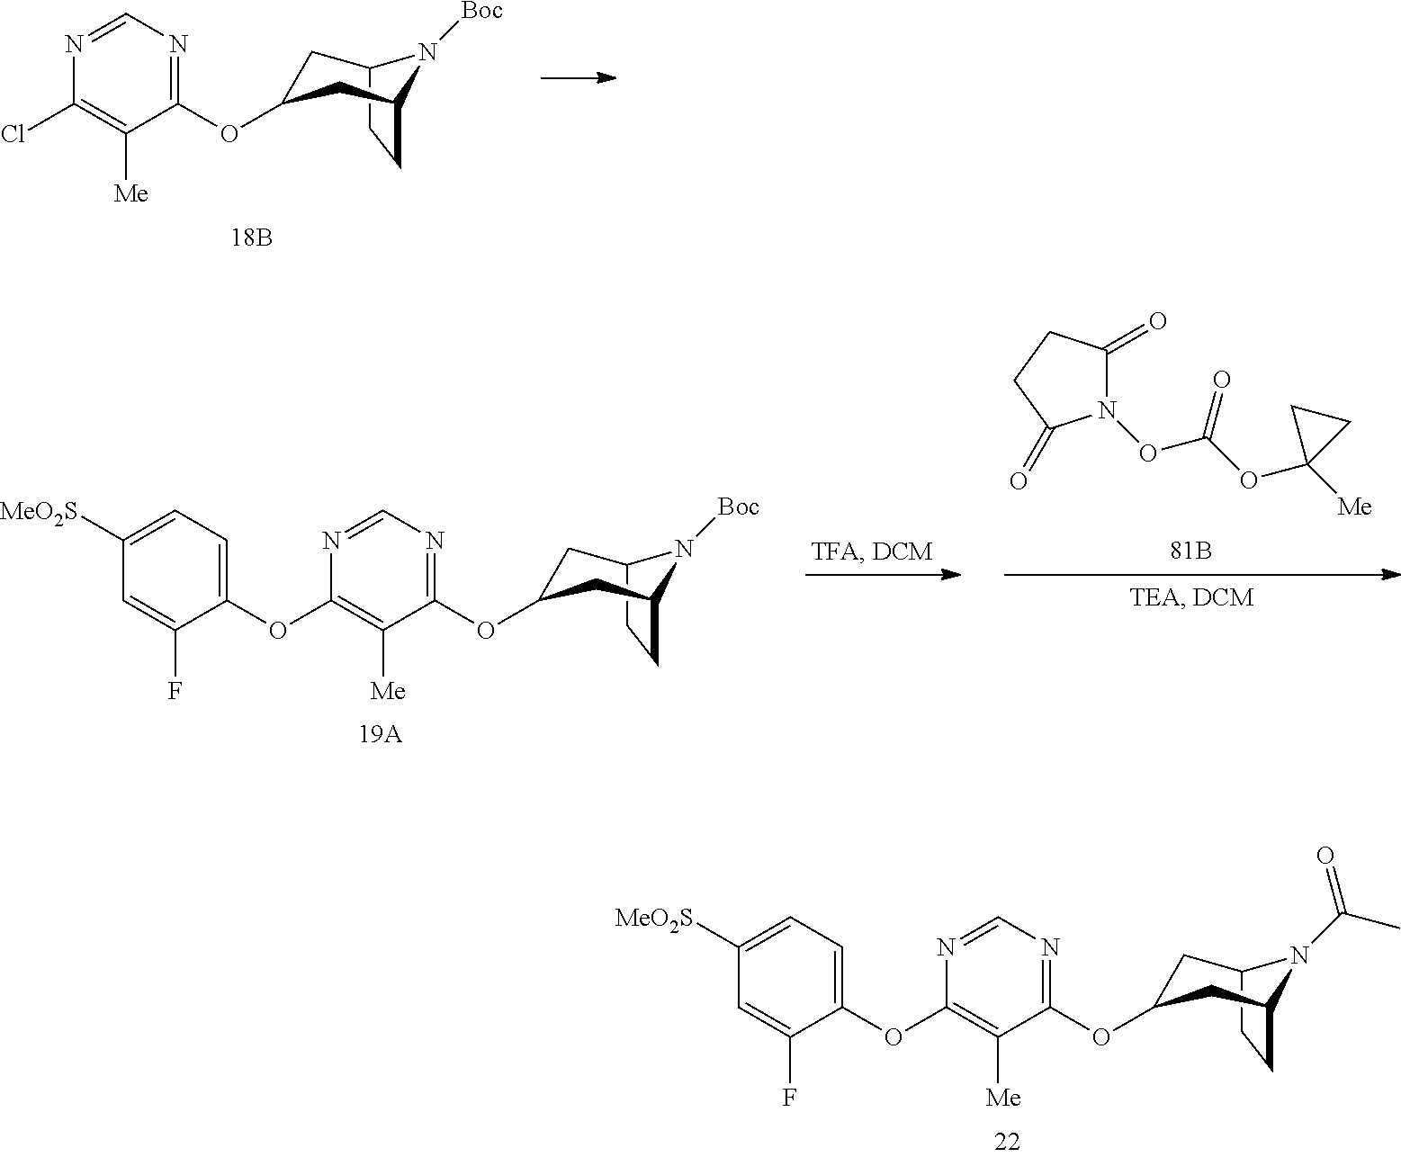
C1(OC2CC3N([Boc])C(CC3)C2)=NC=NC(Cl)=C1[Me].N1(OC(=O)OC2([Me])CC2)C(=O)CCC1=O.C1(OC2CC3N([Boc])C(CC3)C2)=NC=NC(OC2=CC=C([MeO2S])C=C2F)=C1[Me].C1(OC2CC3N(C(C)=O)C(CC3)C2)=NC=NC(OC2=CC=C([MeO2S])C=C2F)=C1[Me]
